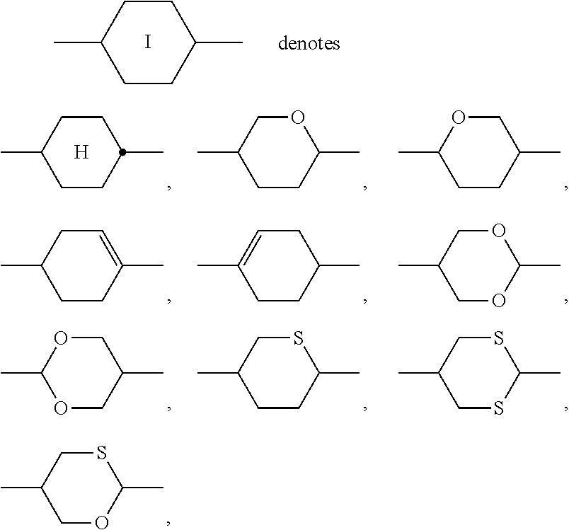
C1CC(C)CCC1C.I.C1CC(C)COC1C.C1CC(C)OCC1C.C1CC(C)CCC1C.[H].C1OC(C)OCC1C.C1CC(C)CC=C1C.C1CC(C)=CCC1C.C1SC(C)SCC1C.C1CC(C)SCC1C.O1CC(C)COC1C.C1OC(C)SCC1C
